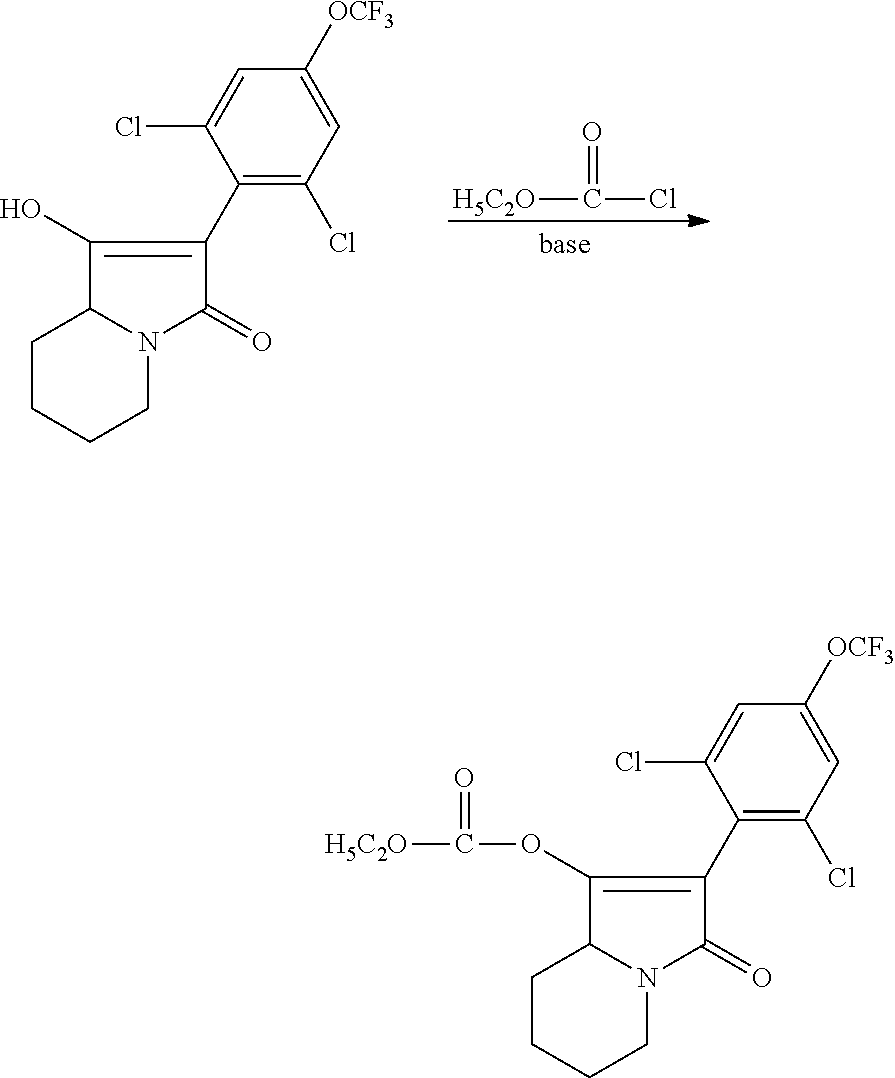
[H5C2O]C(Cl)=O.C1CCCN2C1C(O)=C(C1=C(Cl)C=C([OCF3])C=C1Cl)C2=O.[H5C2O]C(=O)OC1=C(C2=C(Cl)C=C([OCF3])C=C2Cl)C(=O)N2CCCCC21
